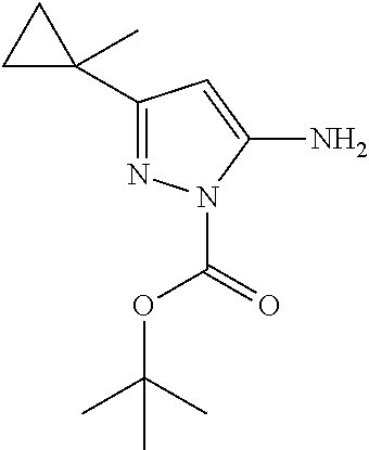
C1(C2(C)CC2)=NN(C(OC(C)(C)C)=O)C(N)=C1
